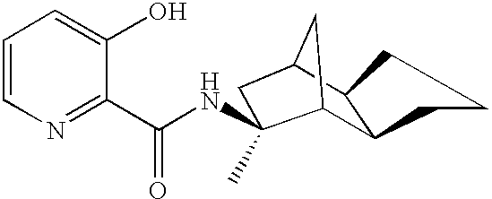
C1=CN=C(C(NC2(C)C3C4C(C(C3)C2)CCC4)=O)C(O)=C1
